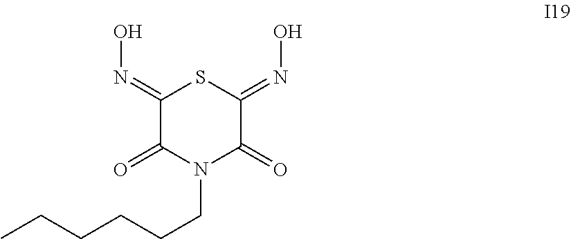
C1(=NO)C(=O)N(CCCCCC)C(=O)C(=NO)S1
